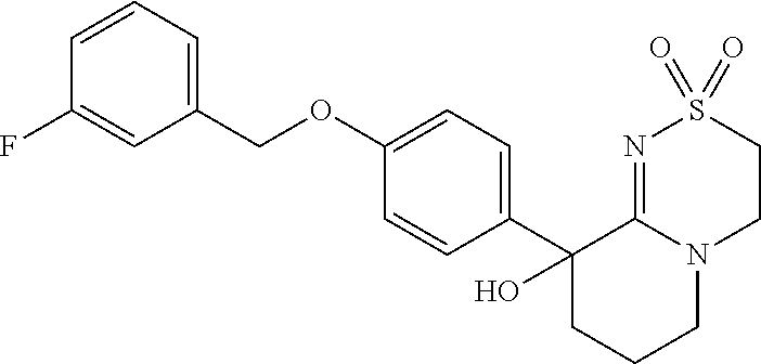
C1(OCC2=CC=CC(F)=C2)=CC=C(C2(O)CCCN3C2=NS(=O)(=O)CC3)C=C1
